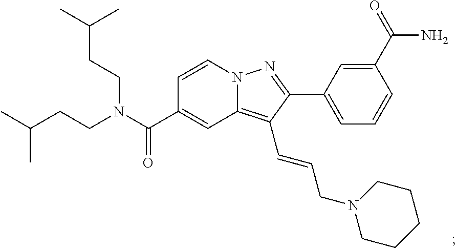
N12C(=C(C=CCN3CCCCC3)C(C3=CC=CC(C(=O)N)=C3)=N1)C=C(C(N(CCC(C)C)CCC(C)C)=O)C=C2
